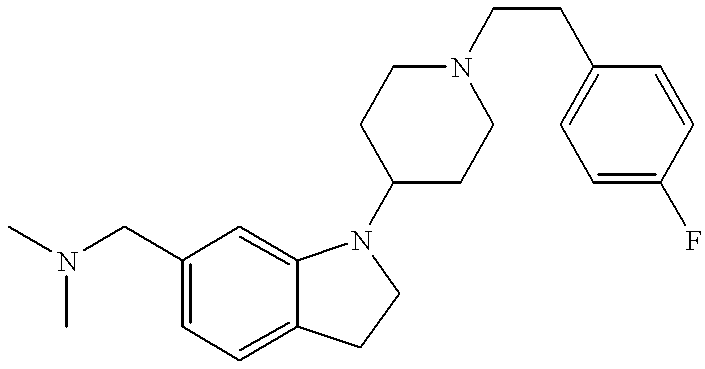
CN(C)CC1=CC=C2C(=C1)N(C1CCN(CCC3=CC=C(F)C=C3)CC1)CC2
